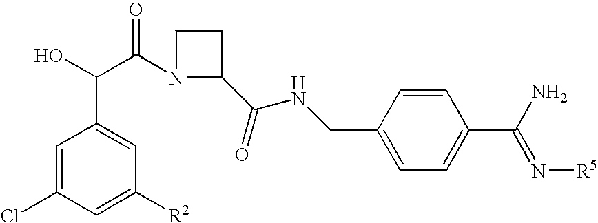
C1=C(Cl)C=C([R2])C=C1C(O)C(N1CCC1C(NCC1=CC=C(C(N)=N[R5])C=C1)=O)=O
